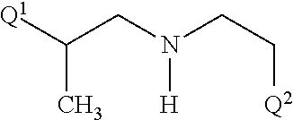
[Q1]C(CN(CC[Q2])[H])C
